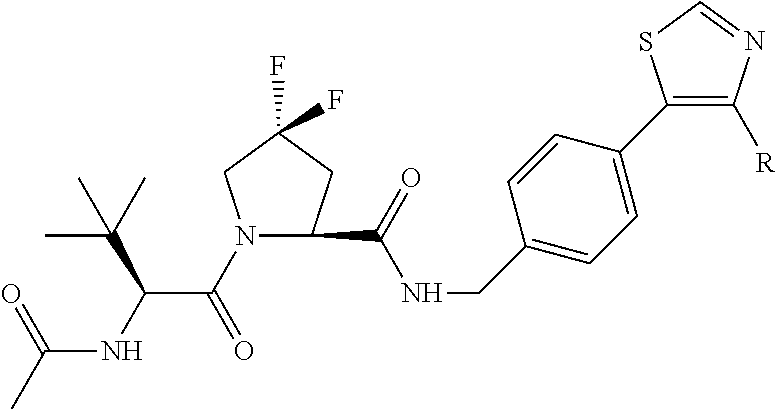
N1(C(C(NC(C)=O)C(C)(C)C)=O)CC(F)(F)CC1C(NCC1=CC=C(C2=C([R])N=CS2)C=C1)=O
